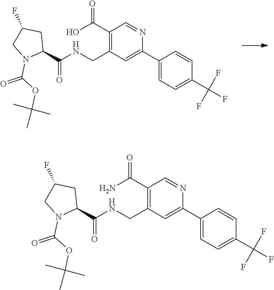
C1(C(=O)N)=C(CNC(C2CC(F)CN2C(OC(C)(C)C)=O)=O)C=C(C2=CC=C(C(F)(F)F)C=C2)N=C1.C1(C(=O)O)=C(CNC(C2CC(F)CN2C(OC(C)(C)C)=O)=O)C=C(C2=CC=C(C(F)(F)F)C=C2)N=C1
